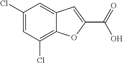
C1(Cl)=CC(Cl)=C2C(=C1)C=C(C(=O)O)O2
